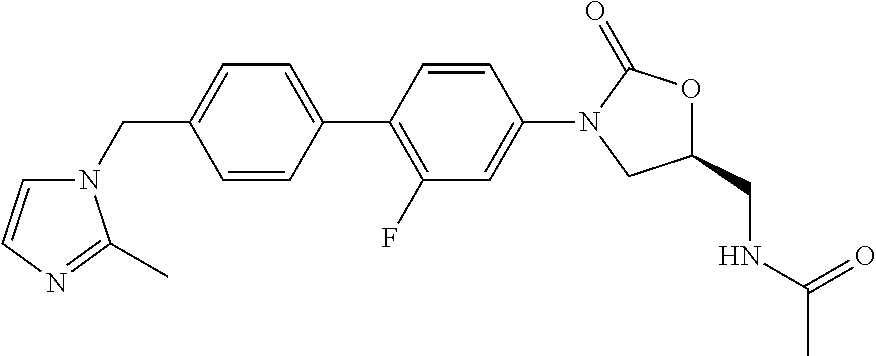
C1(CN2C=CN=C2C)=CC=C(C2=C(F)C=C(N3CC(CNC(C)=O)OC3=O)C=C2)C=C1
